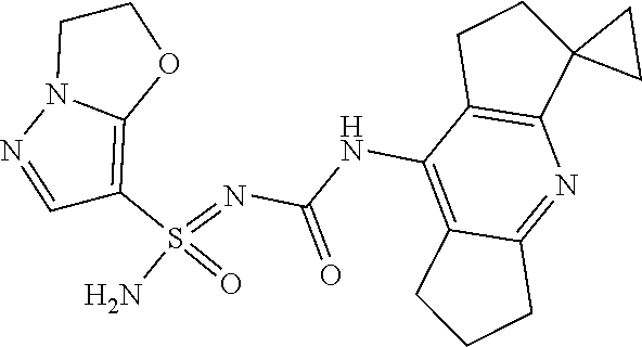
C(NC1=C2C(=NC3=C1CCC31CC1)CCC2)(N=S(N)(=O)C1=C2N(N=C1)CCO2)=O
